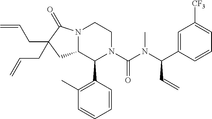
C1=C(C(N(C(N2CCN3C(C2C2=C(C)C=CC=C2)CC(CC=C)(CC=C)C3=O)=O)C)C=C)C=CC=C1[CF3]
